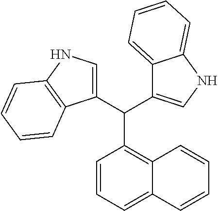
C1(C(C2=C3C(=CC=C2)C=CC=C3)C2=CNC3=CC=CC=C23)=CNC2=C1C=CC=C2
